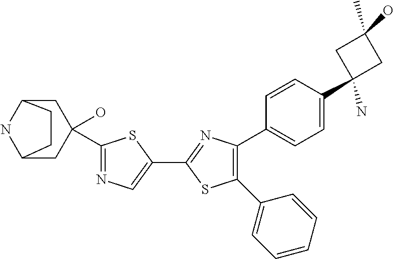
C1(C2=NC(C3=CC=C(C4(N)CC(C)(O)C4)C=C3)=C(C3=CC=CC=C3)S2)=CN=C(C2(O)CC3NC(C2)CC3)S1
